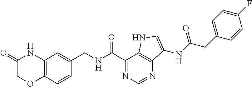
O=C1COC2=C(N1)C=C(CNC(C1=NC=NC3=C1NC=C3NC(=O)CC1=CC=C(F)C=C1)=O)C=C2
